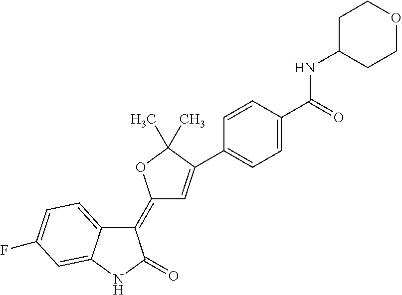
C1(=C2C=C(C3=CC=C(C(=O)NC4CCOCC4)C=C3)C(C)(C)O2)C2=CC=C(F)C=C2NC1=O
